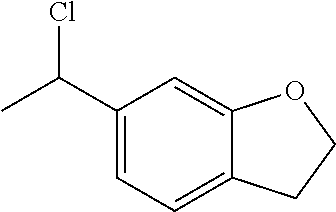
C1(C(C)Cl)=CC=C2C(=C1)OCC2
